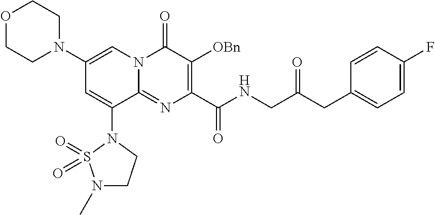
C1(N2CCOCC2)=CN2C(=NC(C(NCC(CC3=CC=C(F)C=C3)=O)=O)=C([OBn])C2=O)C(N2S(=O)(=O)N(C)CC2)=C1
